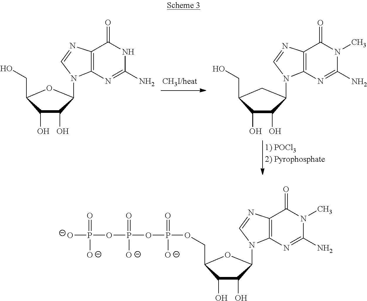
C1(O)C(O)C(N2C3=C(N=C2)C(=O)N(C)C(N)=N3)CC1CO.C1(O)C(O)C(N2C3=C(N=C2)C(=O)NC(N)=N3)OC1CO.C1(O)C(O)C(N2C3=C(N=C2)C(=O)N(C)C(N)=N3)OC1COP(=O)([O-])OP(=O)([O-])OP(=O)([O-])[O-]
